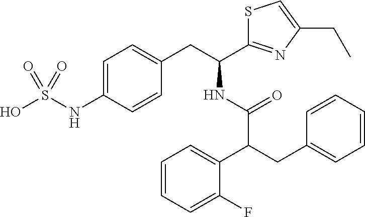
C1=C(NS(O)(=O)=O)C=CC(CC(C2=NC(CC)=CS2)NC(C(CC2=CC=CC=C2)C2=CC=CC=C2F)=O)=C1
